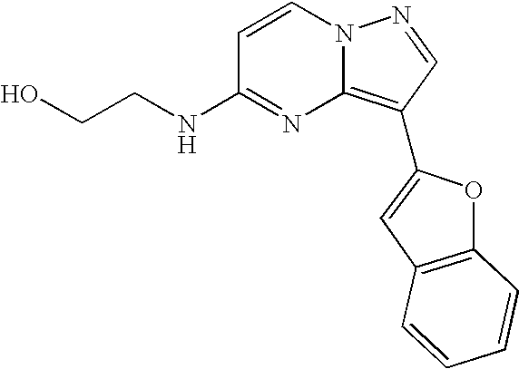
OCCNC1=NC2=C(C3=CC4=C(O3)C=CC=C4)C=NN2C=C1
